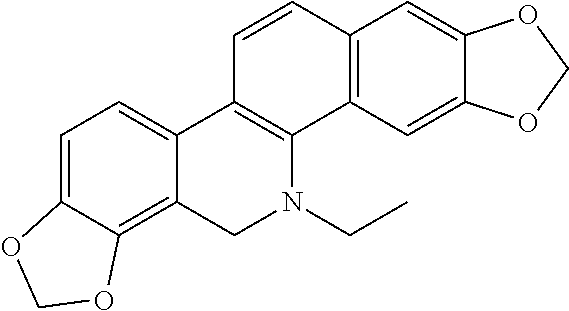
C1=C2C(=C3C(=C1)C1=C(N(CC)C3)C3=C(C=C1)C=C1C(=C3)OCO1)OCO2
